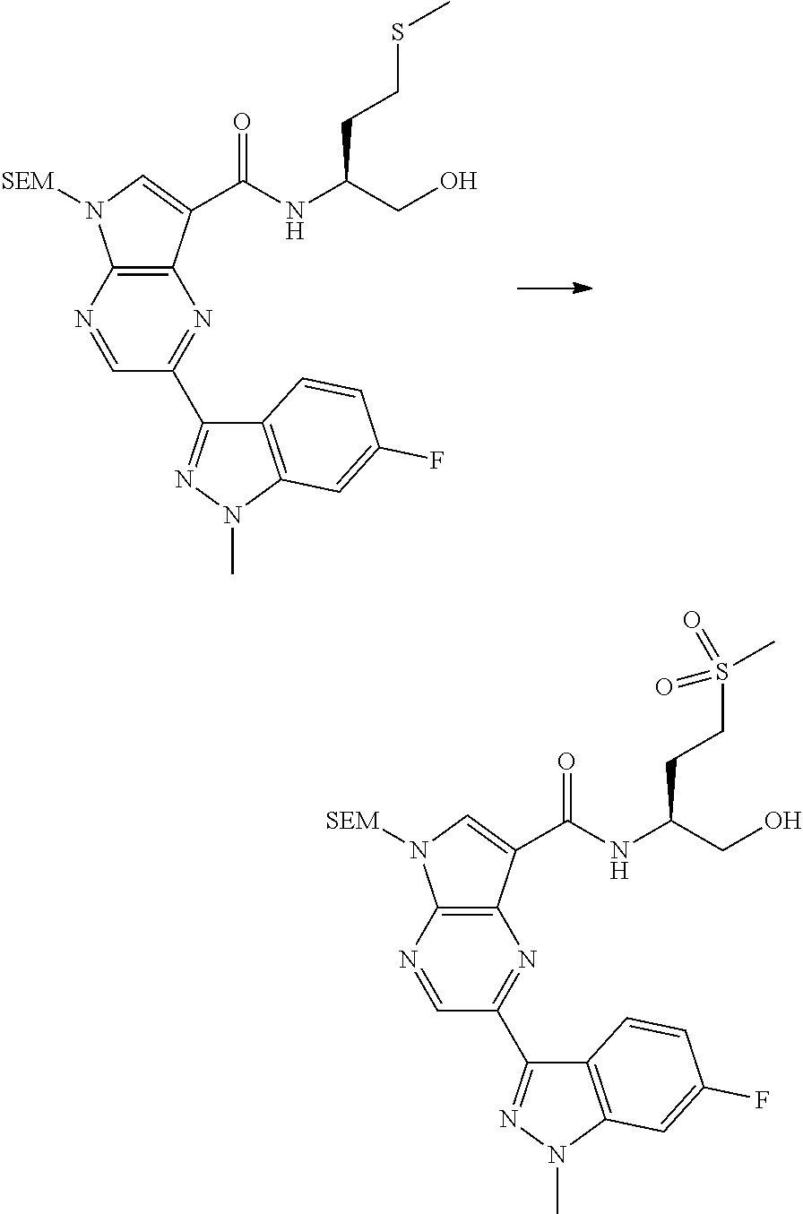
N1=C(C2=NN(C)C3=C2C=CC(F)=C3)C=NC2=C1C(C(NC(CO)CCSC)=O)=CN2[SEM].N1=C(C2=NN(C)C3=C2C=CC(F)=C3)C=NC2=C1C(C(NC(CO)CCS(C)(=O)=O)=O)=CN2[SEM]
